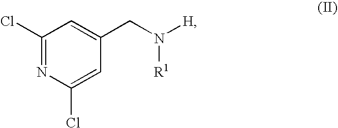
C1(Cl)=NC(Cl)=CC(CN([H])[R1])=C1
